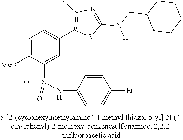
C1=C([OMe])C(S(NC2=CC=C([Et])C=C2)(=O)=O)=CC(C2=C(C)N=C(N(CC3CCCCC3)[H])S2)=C1
